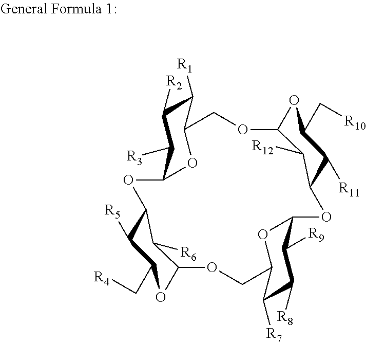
C12OC(C([R1])C([R2])C1[R3])COC1OC(C[R10])C([R11])C(C1[R12])OC1OC(C([R7])C([R8])C1[R9])COC1OC(C[R4])C([R5])C(O2)C1[R6]
